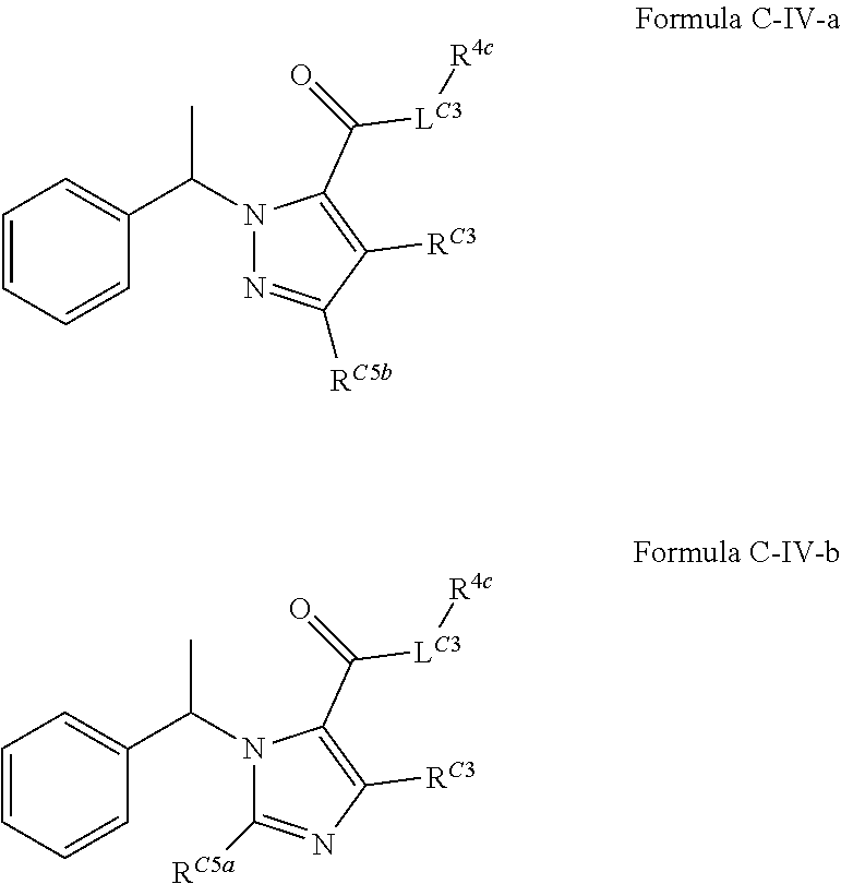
C1=CC=CC(C(N2C([RC5a])=NC([RC3])=C2C([LC3][R4c])=O)C)=C1.C1=CC=CC(C(N2N=C([RC5b])C([RC3])=C2C([LC3][R4c])=O)C)=C1
